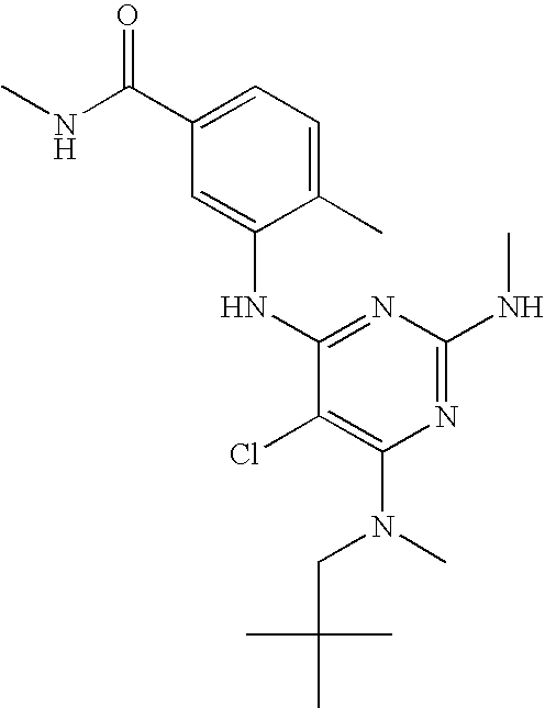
C1(C)=CC=C(C(=O)NC)C=C1NC1=NC(NC)=NC(N(CC(C)(C)C)C)=C1Cl
